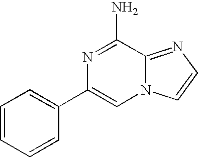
N1=C(N)C2=NC=CN2C=C1C1=CC=CC=C1
